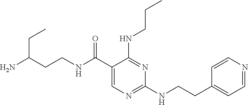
C(C(CCNC(C1=CN=C(NCCC2=CC=NC=C2)N=C1NCCC)=O)N)C
